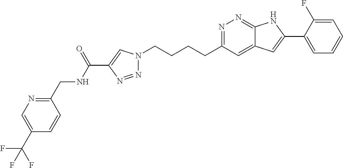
N1=C(CCCCN2N=NC(C(NCC3=NC=C(C(F)(F)F)C=C3)=O)=C2)C=C2C(=N1)NC(C1=CC=CC=C1F)=C2
